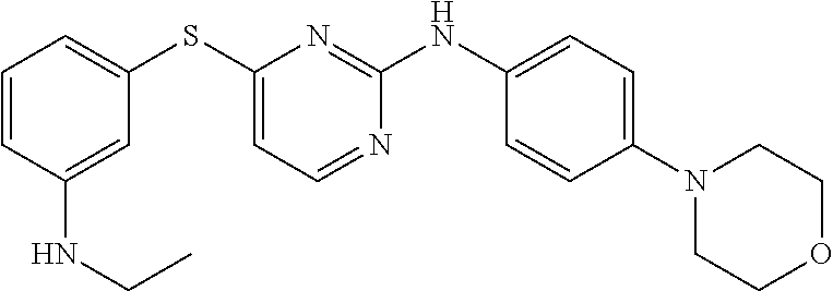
C1=CC=C(SC2=CC=NC(NC3=CC=C(N4CCOCC4)C=C3)=N2)C=C1NCC
